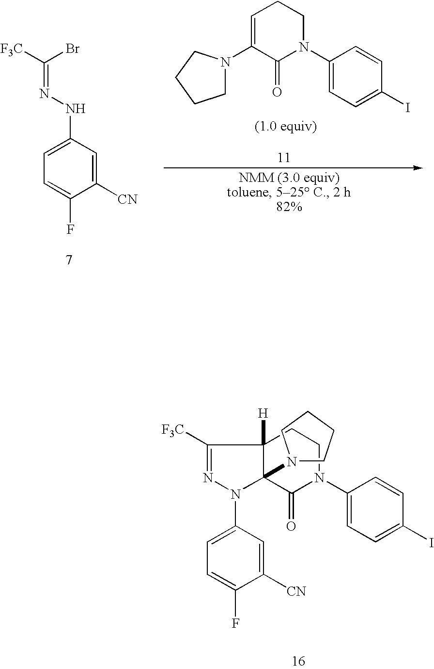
C1=C(N2N=C([F3C])C3([H])C2(N2CCCC2)C(=O)N(C2=CC=C(I)C=C2)CC3)C=C([CN])C(F)=C1.C1=C(NN=C([F3C])Br)C=C([CN])C(F)=C1.C1(N2CCCC2)=CCCN(C2=CC=C(I)C=C2)C1=O
